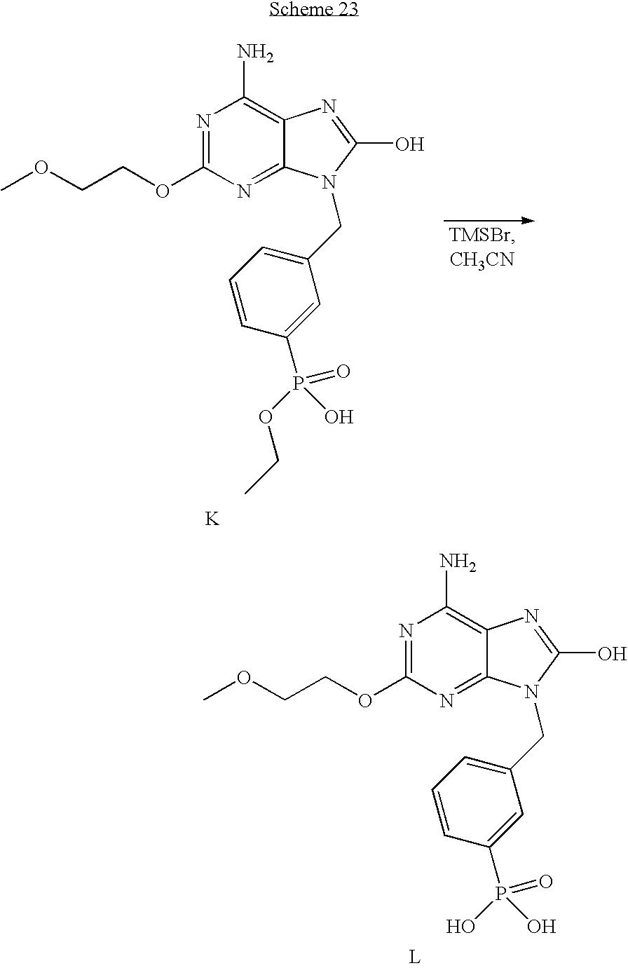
N1=C(OCCOC)N=C2C(=C1N)N=C(O)N2CC1=CC=CC(P(OCC)(=O)O)=C1.[K].N1=C(OCCOC)N=C2C(=C1N)N=C(O)N2CC1=CC=CC(P(O)(=O)O)=C1.[L]
